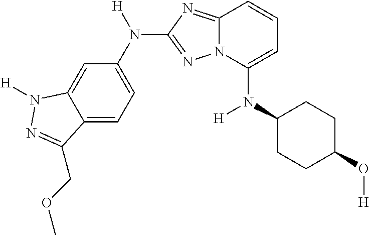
N(C1=CC=CC2=NC(N(C3=CC=C4C(=C3)N([H])N=C4COC)[H])=NN12)(C1CCC(O[H])CC1)[H]
